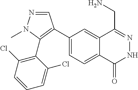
C1(C2=C(C3=C(Cl)C=CC=C3Cl)N(C)N=C2)=CC=C2C(=C1)C(CN)=NNC2=O
